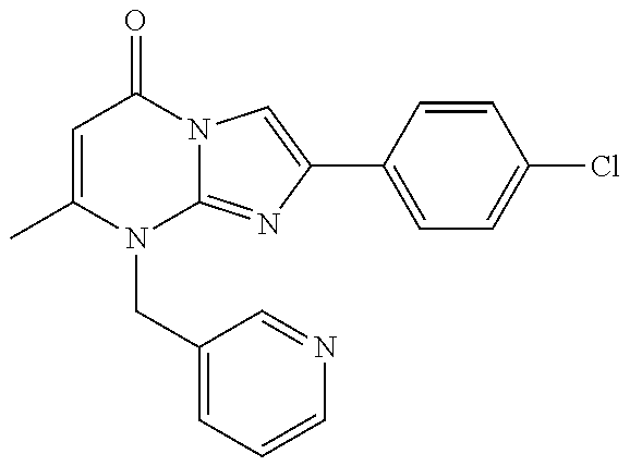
C1=C(C)N(CC2=CC=CN=C2)C2=NC(C3=CC=C(Cl)C=C3)=CN2C1=O
